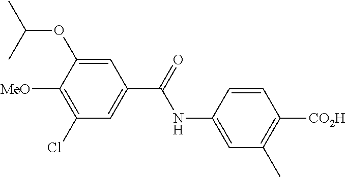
C1=C(NC(=O)C2=CC(Cl)=C([MeO])C(OC(C)C)=C2)C=CC([CO2H])=C1C
